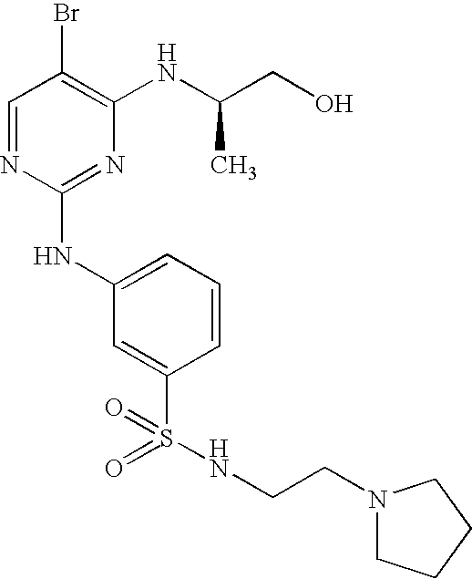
C1=NC(NC2=CC=CC(S(=O)(=O)NCCN3CCCC3)=C2)=NC(NC(CO)C)=C1Br
